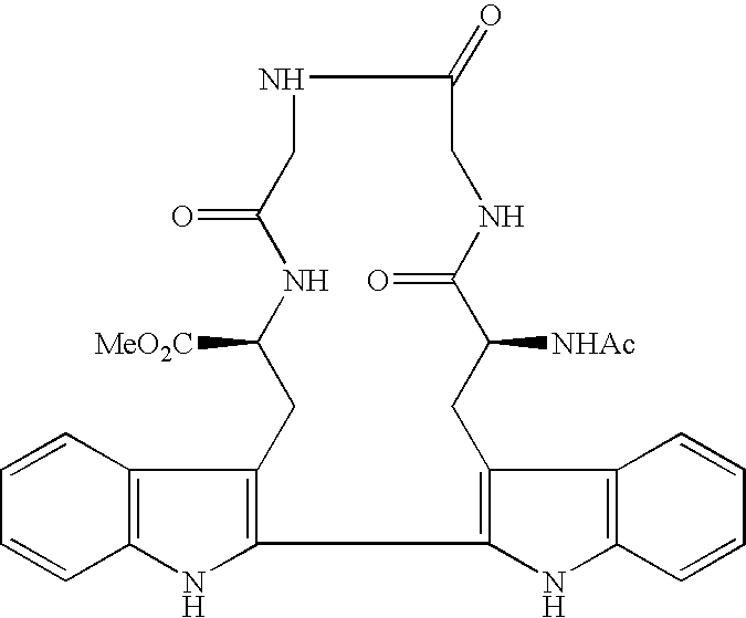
C1=CC2=C(C=C1)NC1=C2CC([MeO2C])NC(=O)CNC(=O)CNC(=O)C([NHAc])CC2=C1NC1=C2C=CC=C1
